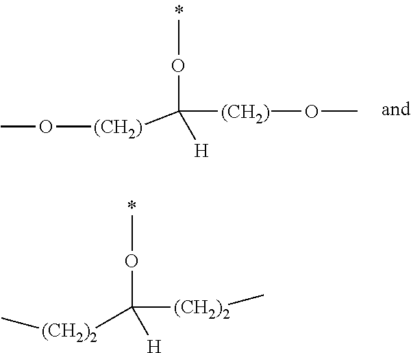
O(C([(CH2)2]C)([H])[(CH2)2]C)C.O(C([(CH2)]OC)([H])[(CH2)]OC)C
